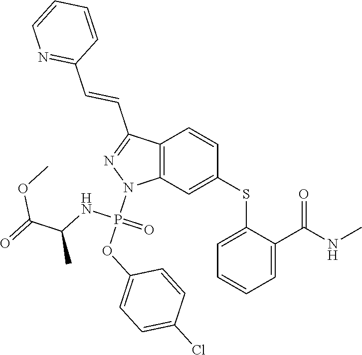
C1(SC2=CC3=C(C=C2)C(C=CC2=NC=CC=C2)=NN3P(OC2=CC=C(Cl)C=C2)(NC(C)C(OC)=O)=O)=CC=CC=C1C(NC)=O
